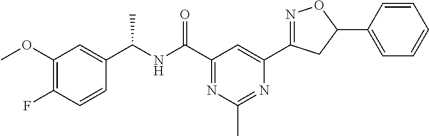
C1(OC)=C(F)C=CC(C(NC(C2=NC(C)=NC(C3=NOC(C4=CC=CC=C4)C3)=C2)=O)C)=C1
